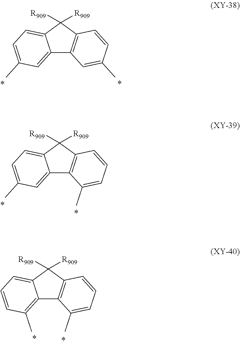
C12=CC(C)=CC=C1C([R909])([R909])C1=C2C=C(C)C=C1.C12=CC(C)=CC=C1C([R909])([R909])C1=C2C(C)=CC=C1.C12=C(C)C=CC=C1C([R909])([R909])C1=C2C(C)=CC=C1
